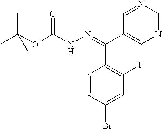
C1=NC=NC=C1C(C1=C(F)C=C(Br)C=C1)=NNC(OC(C)(C)C)=O
